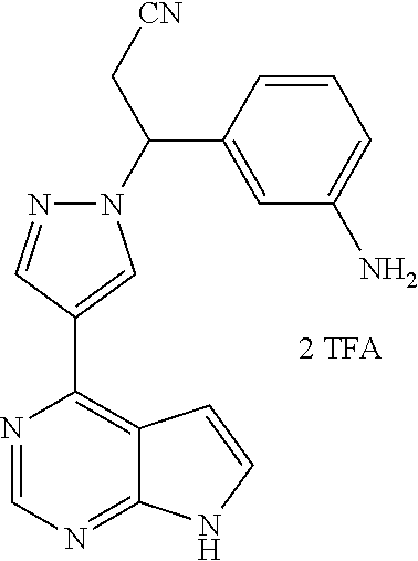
N1(C(C2=CC(N)=CC=C2)C[CN])N=CC(C2=C3C(=NC=N2)NC=C3)=C1
